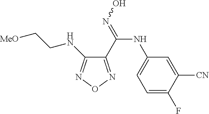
C1(NCC[MeO])=NON=C1C(=NO)NC1=CC=C(F)C([CN])=C1
